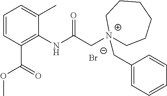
C1=CC(C(OC)=O)=C(NC(C[N+]2(CC3=CC=CC=C3)CCCCCC2)=O)C(C)=C1.[Br-]
